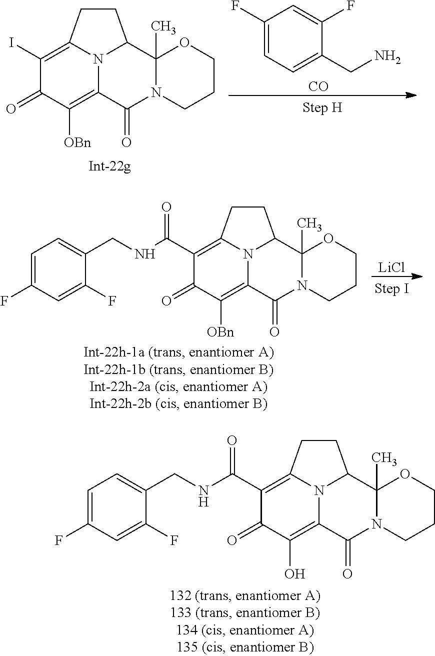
C1(F)=CC=C(CN)C(F)=C1.[CO].C1(I)=C2N3C(=C([OBn])C1=O)C(=O)N1C(C)(C3CC2)OCCC1.C1(C(NCC2=CC=C(F)C=C2F)=O)=C2N3C(=C([OBn])C1=O)C(=O)N1C(C)(C3CC2)OCCC1.[LiCl].C1(C(NCC2=CC=C(F)C=C2F)=O)=C2N3C(=C(O)C1=O)C(=O)N1C(C)(C3CC2)OCCC1
